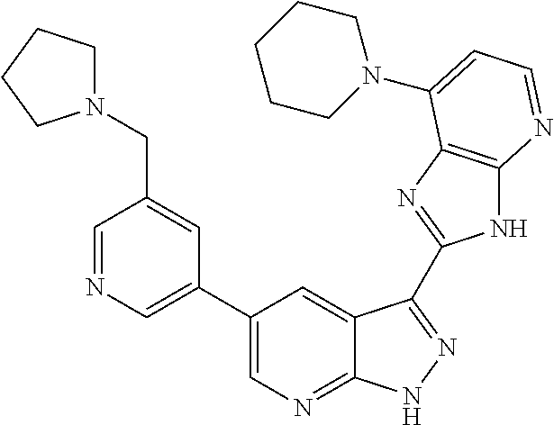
C1=NC=C(C2=CN=C3C(=C2)C(C2=NC4=C(N2)N=CC=C4N2CCCCC2)=NN3)C=C1CN1CCCC1
